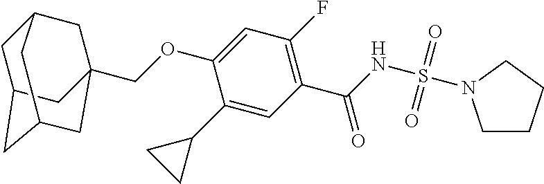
C(OC1=CC(F)=C(C(=O)NS(=O)(=O)N2CCCC2)C=C1C1CC1)C12CC3CC(CC(C1)C3)C2
